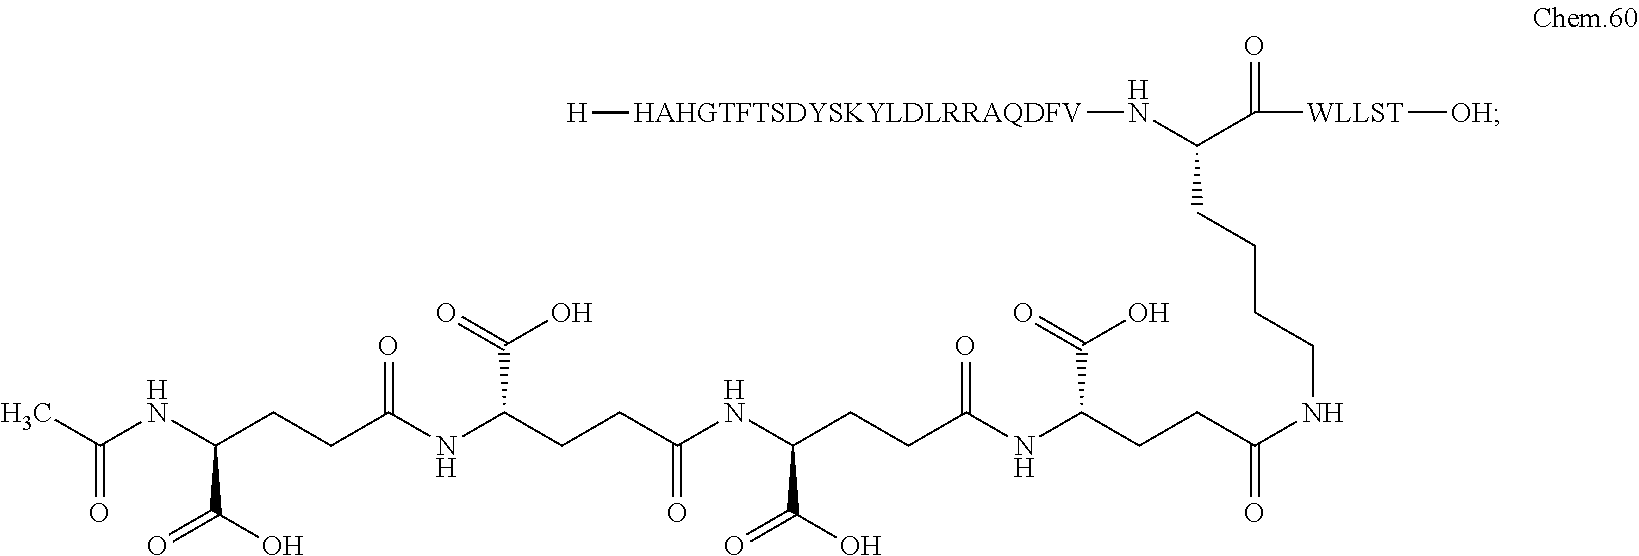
C(NC(CCC(NC(CCC(NC(CCC(NC(CCC(NCCCCC(C([WLLST][OH])=O)N[HAHGTFTSDYSKYLDLRRAQDFV][H])=O)C(O)=O)=O)C(O)=O)=O)C(O)=O)=O)C(O)=O)(C)=O
